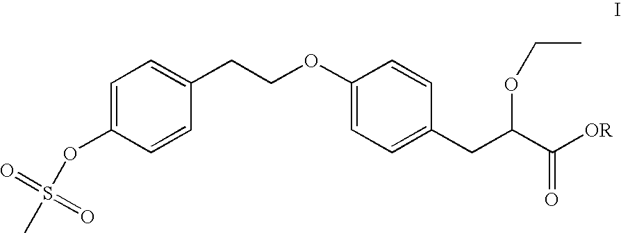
C1=C(OS(=O)(=O)C)C=CC(CCOC2=CC=C(CC(OCC)C(=O)[OR])C=C2)=C1
